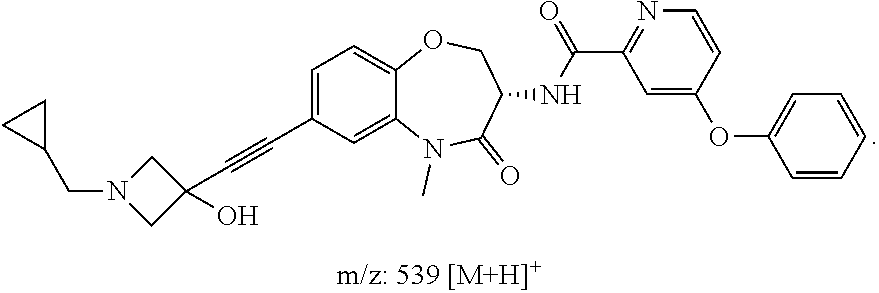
C1=C(C#CC2(O)CN(CC3CC3)C2)C=C2C(=C1)OCC(NC(=O)C1=NC=CC(OC3=CC=CC=C3)=C1)C(=O)N2C
